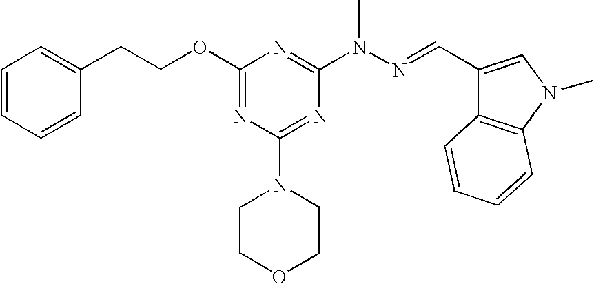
C(COC1=NC(N2CCOCC2)=NC(N(N=CC2=CN(C)C3=C2C=CC=C3)C)=N1)C1=CC=CC=C1
